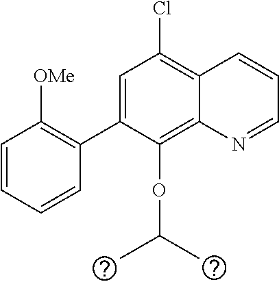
C1=C(C2=C([OMe])C=CC=C2)C(OC(C)C)=C2C(=C1Cl)C=CC=N2
